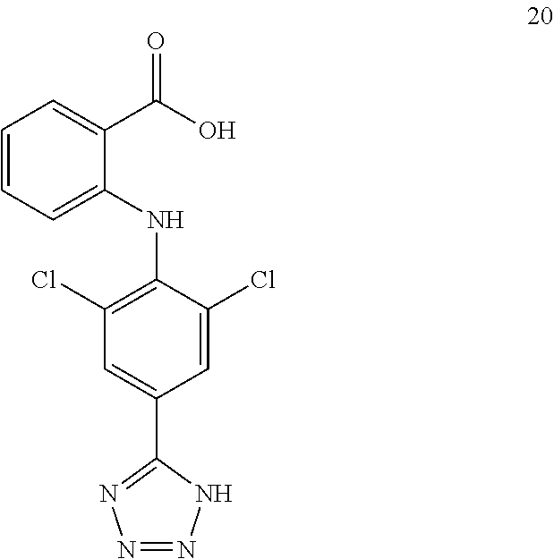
C1=CC=C(NC2=C(Cl)C=C(C3=NN=NN3)C=C2Cl)C(C(O)=O)=C1
